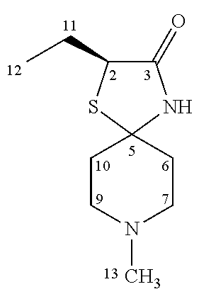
C1(=O)C(CC)SC2(N1)CCN(C)CC2
